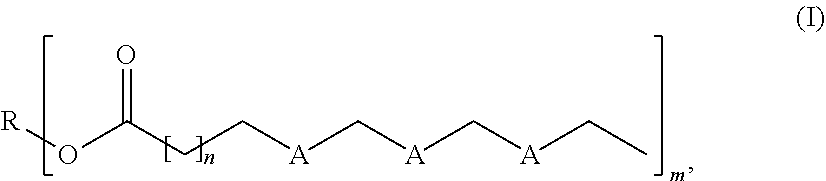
[R]OC(=O)CC[A]C[A]C[A]CC
